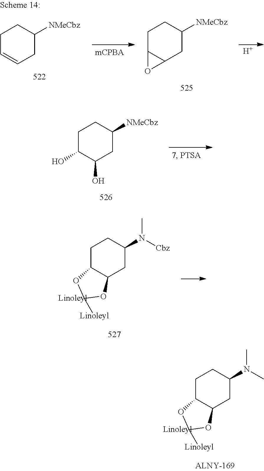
C1C2C(CC(N(C)C)C1)OC([Linoleyl])O2.[Linoleyl].C1C=CCC([NMeCbz])C1.[H].C1C2C(CC([NMeCbz])C1)O2.C1C(O)C(O)CC([NMeCbz])C1.C1C2C(CC(N([Cbz])C)C1)OC([Linoleyl])O2.[Linoleyl]
